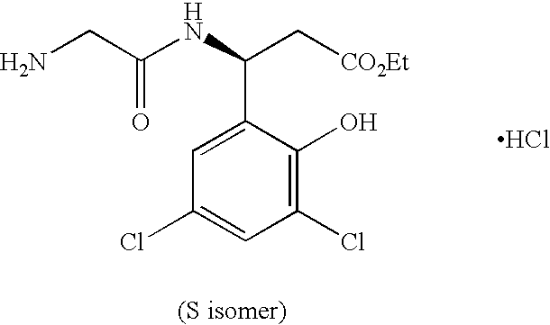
Cl.NCC(NC(C[CO2Et])C1=CC(Cl)=CC(Cl)=C1O)=O
